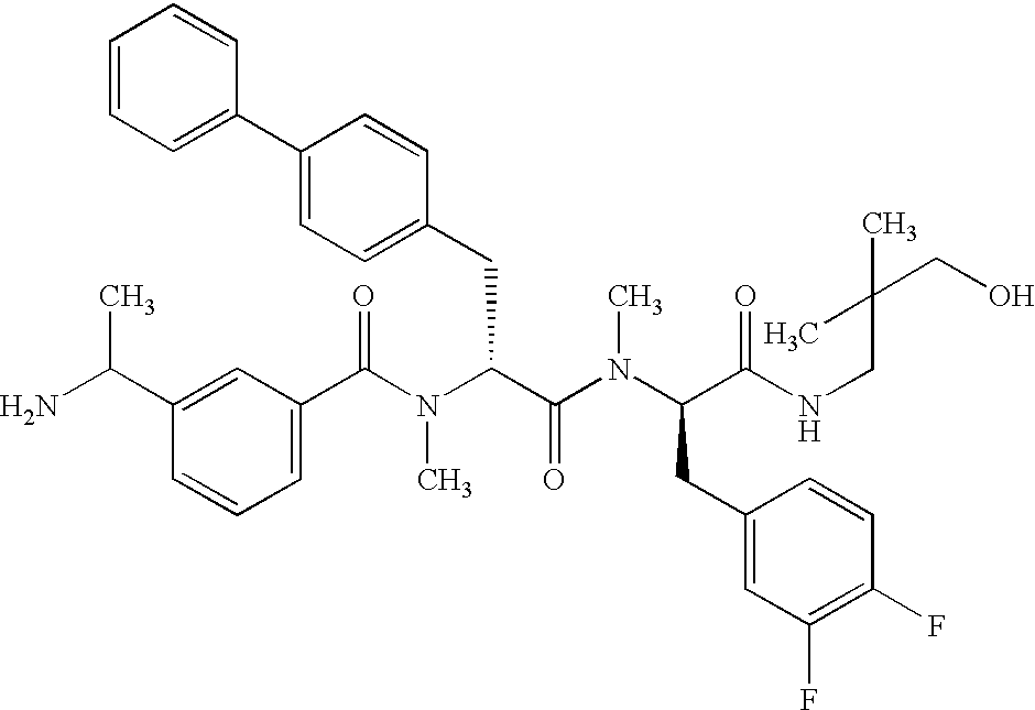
C1(C(N(C(C(N(C(C(NCC(CO)(C)C)=O)CC2=CC(F)=C(F)C=C2)C)=O)CC2=CC=C(C3=CC=CC=C3)C=C2)C)=O)=CC=CC(C(N)C)=C1
